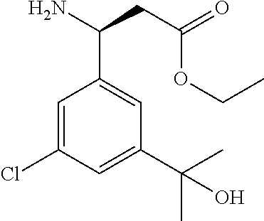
NC(CC(=O)OCC)C1=CC(C(C)(C)O)=CC(Cl)=C1
